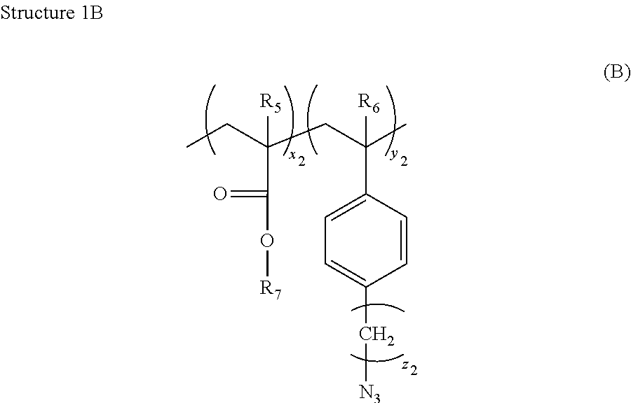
CCC(CC(C)([R6])C1=CC=C(C[N3])C=C1)(C(=O)O[R7])[R5]
